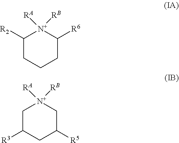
C1([R2])CCCC([R6])[N+]1([RB])[RA].C1C([R3])CC([R5])C[N+]1([RB])[RA]
